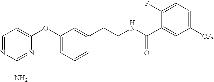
C1=NC(N)=NC(OC2=CC=CC(CCNC(C3=CC([CF3])=CC=C3F)=O)=C2)=C1
